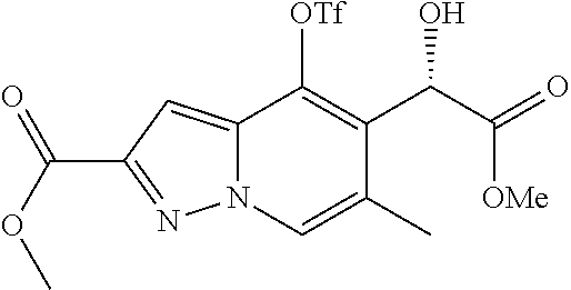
C12=CC(C(OC)=O)=NN1C=C(C)C(C(C(=O)[OMe])O)=C2[OTf]
